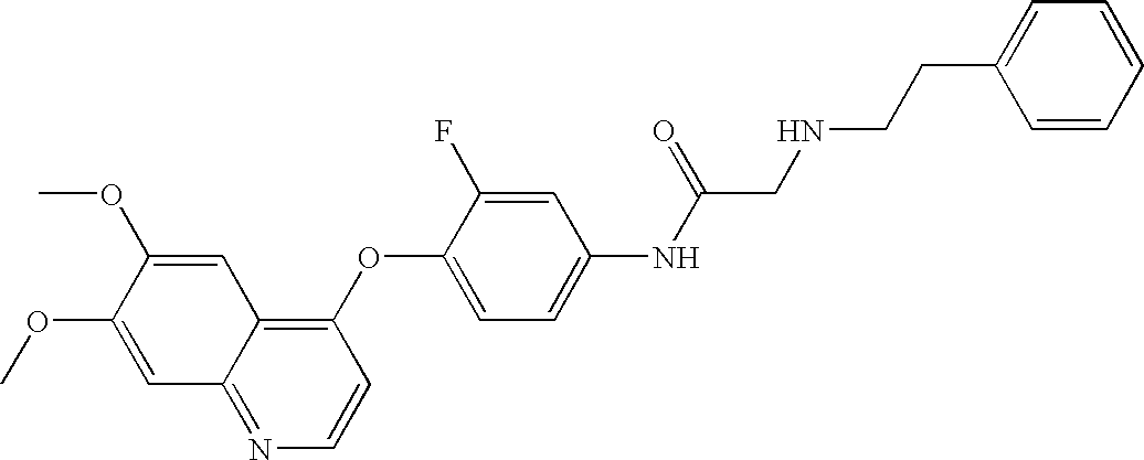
C1=C(OC)C(OC)=CC2=NC=CC(OC3=CC=C(NC(=O)CNCCC4=CC=CC=C4)C=C3F)=C12
